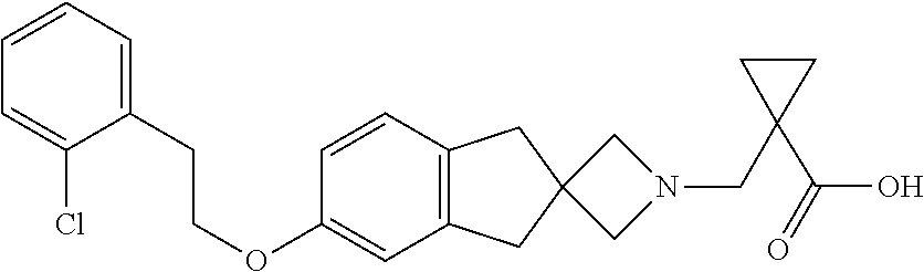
C1(OCCC2=CC=CC=C2Cl)=CC2=C(C=C1)CC1(C2)CN(CC2(C(O)=O)CC2)C1
